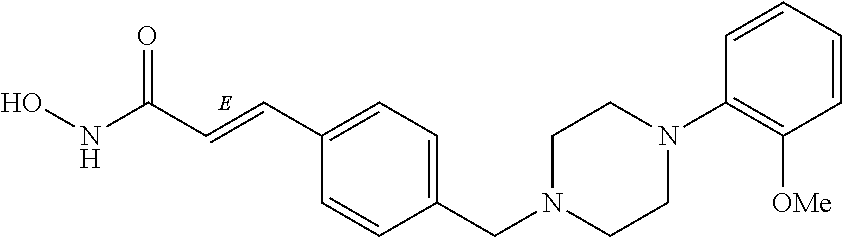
N(C(=O)C=CC1=CC=C(CN2CCN(C3=C([OMe])C=CC=C3)CC2)C=C1)O
